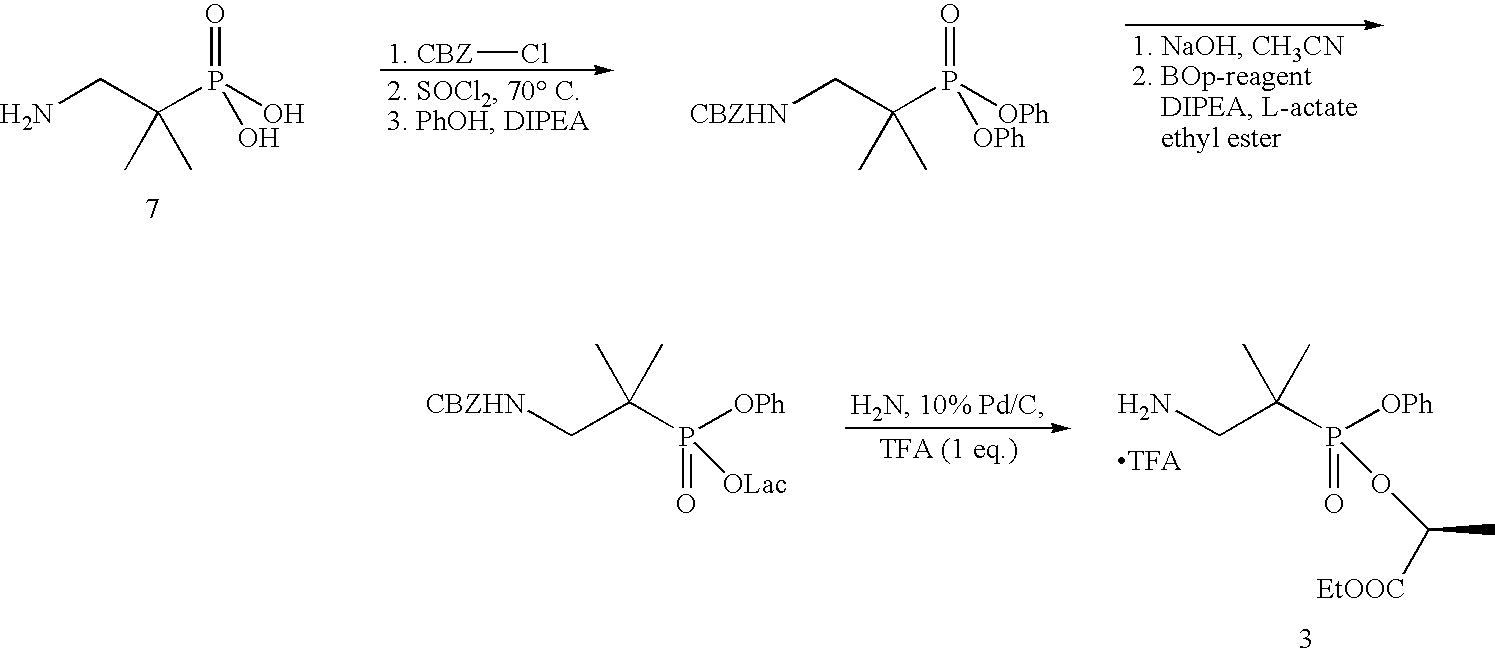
C(C(P(=O)([OPh])[OPh])(C)C)[CBZHN].C(C(P(=O)(O)O)(C)C)N.[1. CBZ]Cl.NCC(P([OPh])(OC([EtOOC])C)=O)(C)C.[TFA].[CBZHN]CC(P([OPh])([OLac])=O)(C)C
